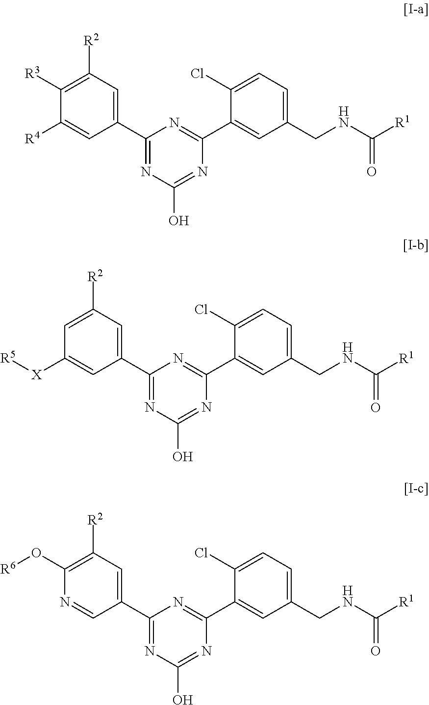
C1(C2=NC(O)=NC(C3=CC(CNC([R1])=O)=CC=C3Cl)=N2)=CC([R2])=C([R3])C([R4])=C1.C1(C2=NC(O)=NC(C3=CC(CNC([R1])=O)=CC=C3Cl)=N2)=CC([R2])=CC([X][R5])=C1.C1(C2=NC(O)=NC(C3=CC(CNC([R1])=O)=CC=C3Cl)=N2)=CC([R2])=C(O[R6])N=C1
